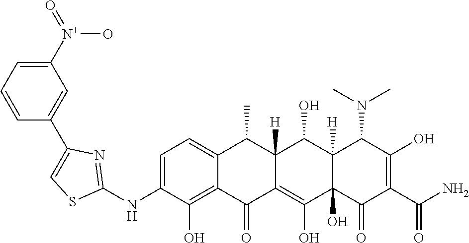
C1=C(NC2=NC(C3=CC([N+](=O)O)=CC=C3)=CS2)C(O)=C2C(=C1)C(C)C1([H])C(=C(O)C3(O)C([H])(C1O)C(N(C)C)C(O)=C(C(N)=O)C3=O)C2=O
